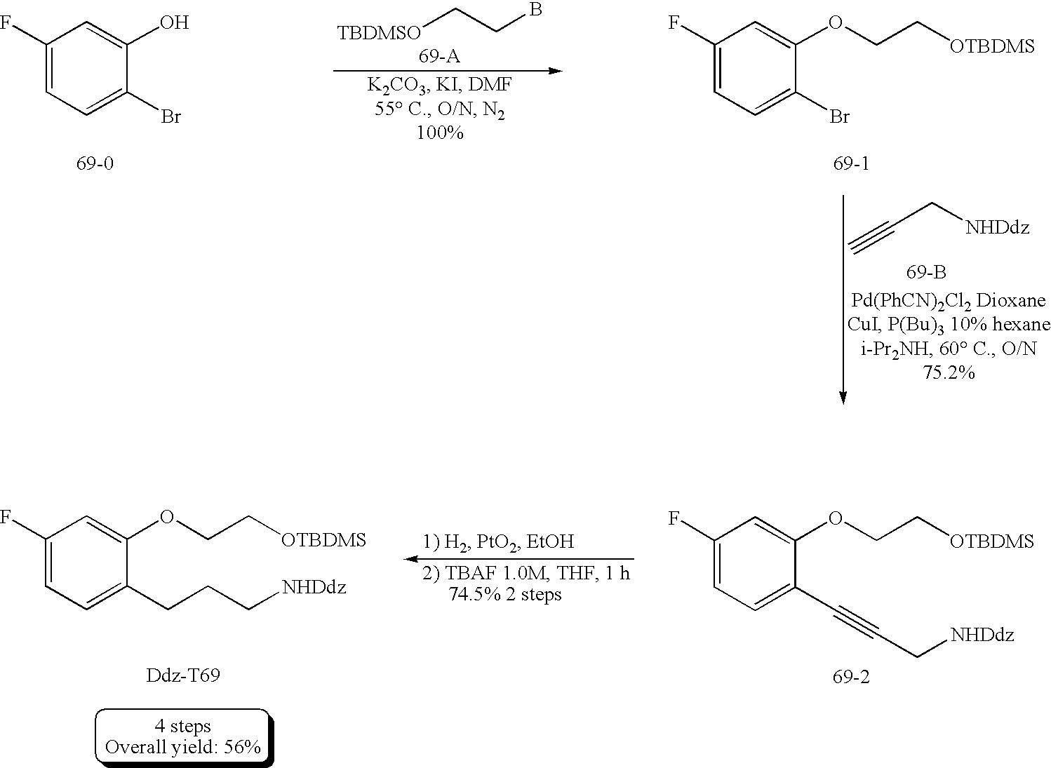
C1(F)=CC=C(C#CC[NHDdz])C(OCC[OTBDMS])=C1.C1(F)=CC=C(CCC[NHDdz])C(OCC[OTBDMS])=C1.C1(F)=CC=C(Br)C(O)=C1.[TBDMSO]CCB.C1(F)=CC=C(Br)C(OCC[OTBDMS])=C1.C(C[NHDdz])#C.[69-B]
